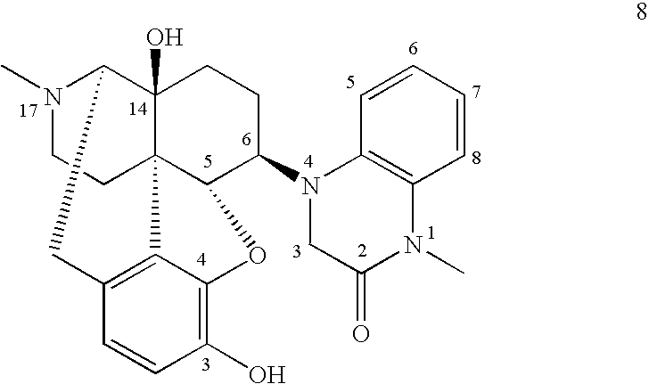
N1(C)CCC23C4(O)C1CC1=C2C(=C(O)C=C1)OC3C(N1C2=C(C=CC=C2)N(C)C(=O)C1)CC4
